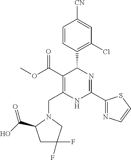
C1=CC(C2C(C(=O)OC)=C(CN3C(C(O)=O)CC(F)(F)C3)NC(C3=NC=CS3)=N2)=C(Cl)C=C1[CN]
